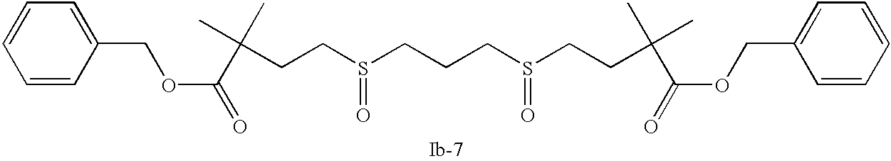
C(CCS(CCCS(CCC(C)(C)C(=O)OCC1=CC=CC=C1)=O)=O)(C)(C)C(=O)OCC1=CC=CC=C1
